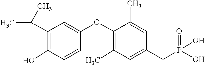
C1=C(CP(O)(O)=O)C=C(C)C(OC2=CC(C(C)C)=C(O)C=C2)=C1C
